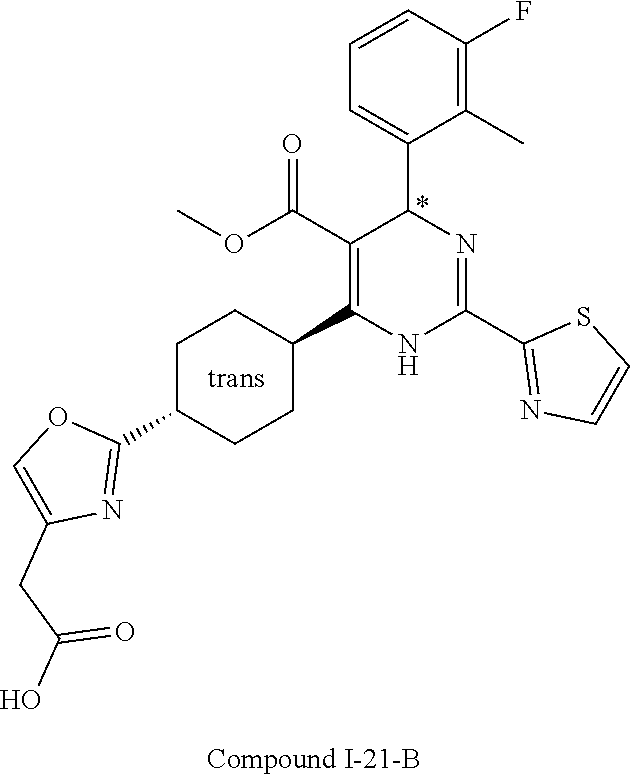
C1(F)=C(C)C(C2N=C(C3=NC=CS3)NC(C3CCC(C4=NC(CC(O)=O)=CO4)CC3)=C2C(OC)=O)=CC=C1
